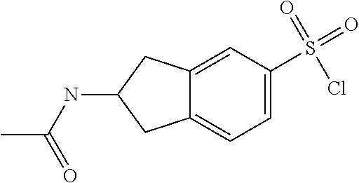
C12=CC(S(=O)(Cl)=O)=CC=C1CC(NC(C)=O)C2
